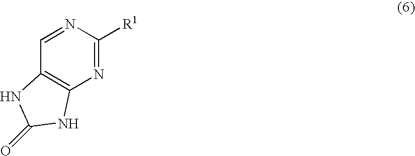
N1=CC2=C(N=C1[R1])NC(=O)N2
